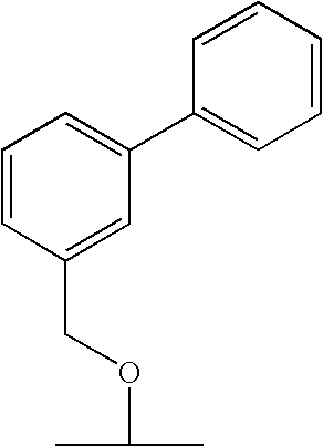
C1=CC(COC(C)C)=CC(C2=CC=CC=C2)=C1
